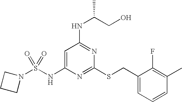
N1(S(NC2=CC(NC(CO)C)=NC(SCC3=CC=CC(C)=C3F)=N2)(=O)=O)CCC1
